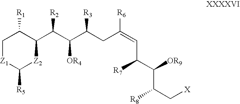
C1[Z1]C([R5])[Z2]C(C(C(C(CC(=CC(C([OR9])C(C[X])[R8])[R7])[R6])[R3])[OR4])[R2])C1[R1]
